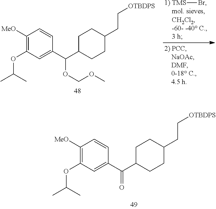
[1) TMS]Br.C1([MeO])=C(OC(C)C)C=C(C(C2CCC(CC[OTBDPS])CC2)OCOC)C=C1.C1([MeO])=C(OC(C)C)C=C(C(C2CCC(CC[OTBDPS])CC2)=O)C=C1
